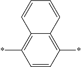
C1=CC(*)=C2C(=C1*)C=CC=C2
